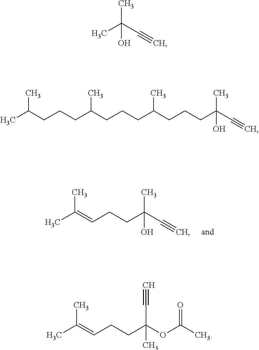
C(CCC=C(C)C)(C#C)(C)O.C(C)(C#C)(C)O.C(CCCC(CCCC(CCCC(C)C)C)C)(C#C)(C)O.C(CCC=C(C)C)(OC(C)=O)(C)C#C
